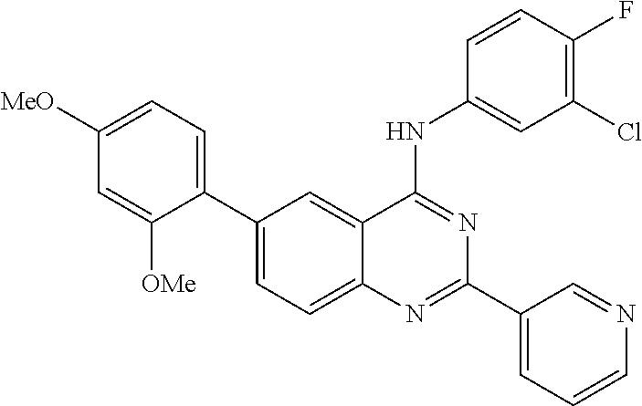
C1=C([MeO])C=C([OMe])C(C2=CC=C3C(=C2)C(NC2=CC(Cl)=C(F)C=C2)=NC(C2=CC=CN=C2)=N3)=C1
